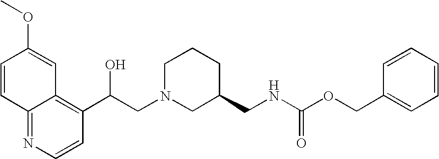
C1=CC2=NC=CC(C(CN3CC(CNC(OCC4=CC=CC=C4)=O)CCC3)O)=C2C=C1OC
